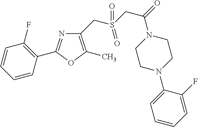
C1=CC=CC(C2=NC(CS(CC(N3CCN(C4=CC=CC=C4F)CC3)=O)(=O)=O)=C(C)O2)=C1F
